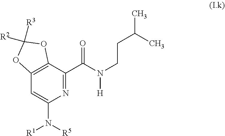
N1=C(C(N(CCC(C)C)[H])=O)C2=C(C=C1N([R5])[R1])OC([R3])([R2])O2
